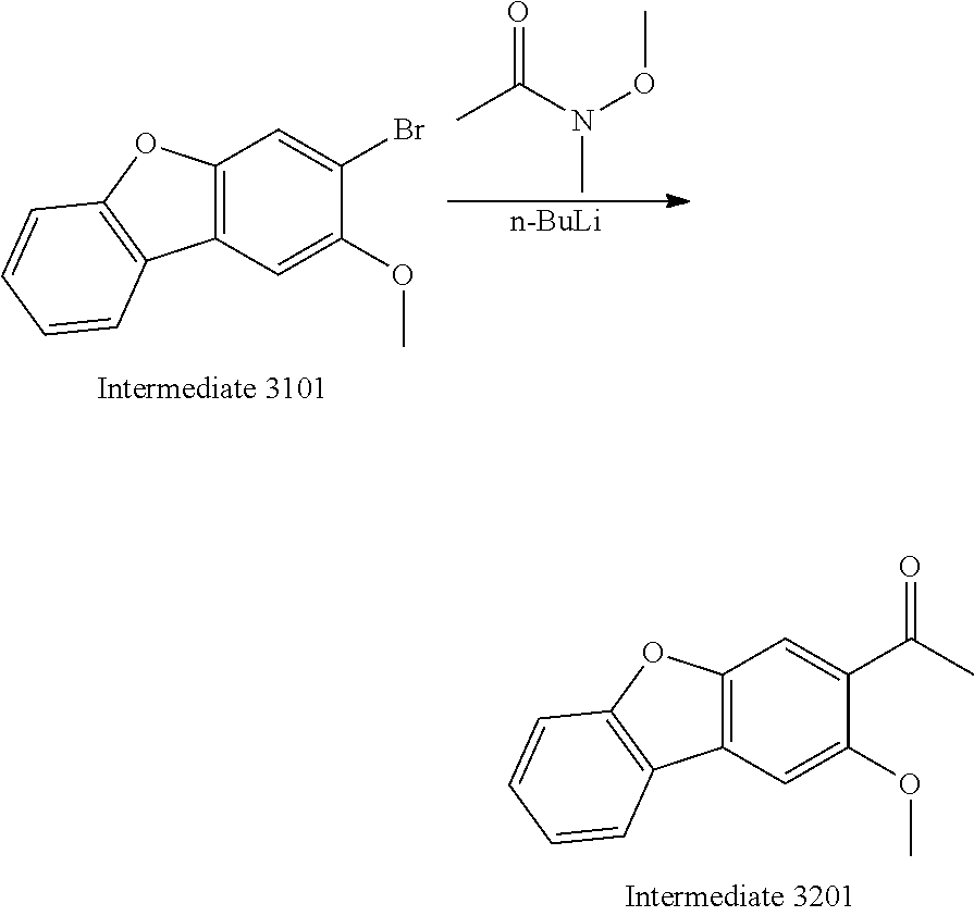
C12=C(C=C(OC)C(Br)=C1)C1=C(O2)C=CC=C1.O=C(N(OC)C)C.[n-BuLi].C12=C(C=C(OC)C(C(C)=O)=C1)C1=C(O2)C=CC=C1
